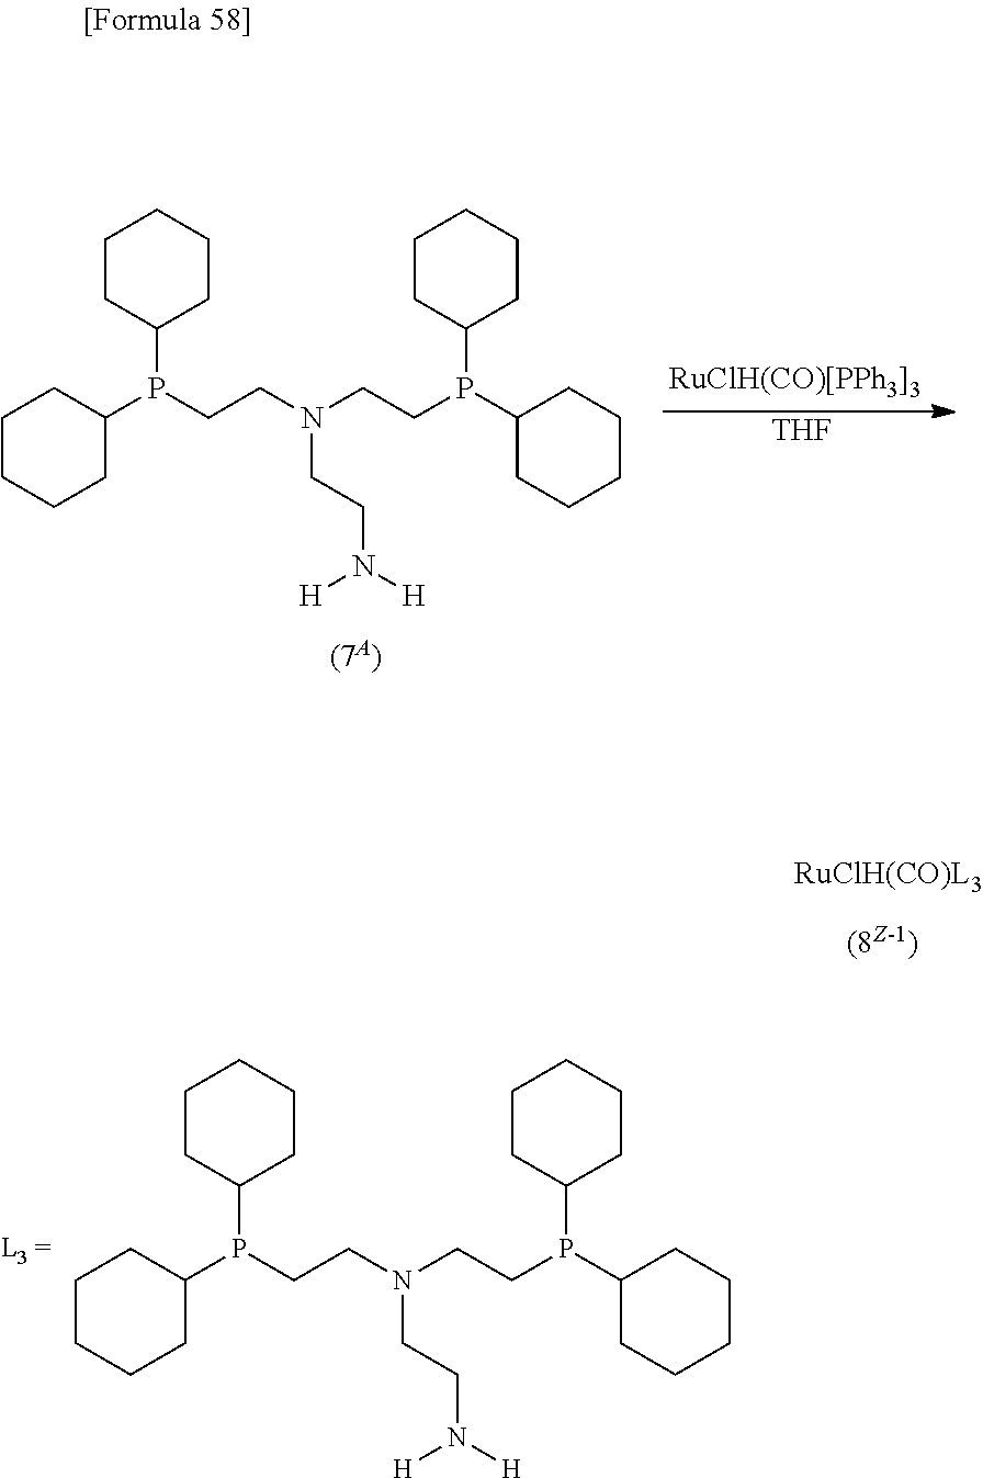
[THF].C1CC(P(C2CCCCC2)CCN(CCN([H])[H])CCP(C2CCCCC2)C2CCCCC2)CCC1.C1CC(P(C2CCCCC2)CCN(CCN([H])[H])CCP(C2CCCCC2)C2CCCCC2)CCC1
